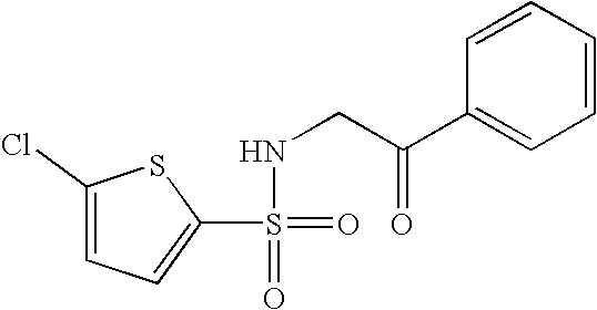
S(=O)(=O)(NCC(=O)C1=CC=CC=C1)C1=CC=C(Cl)S1
